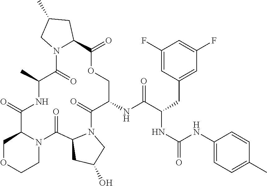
C1(NC(C(CC2=CC(F)=CC(F)=C2)NC(=O)NC2=CC=C(C)C=C2)=O)C(=O)N2C(C(=O)N3C(C(=O)NC(C)C(=O)N4C(C(=O)OC1)CC(C)C4)COCC3)CC(O)C2
